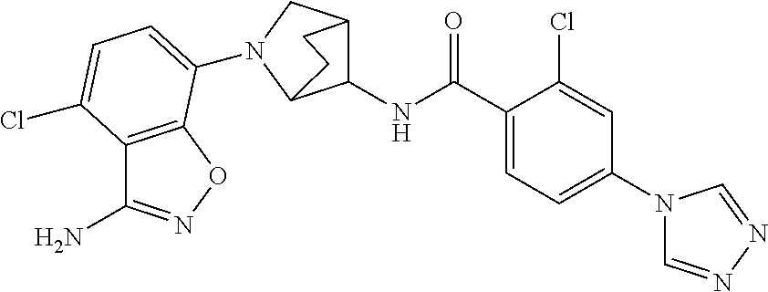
C1(C(NC2C3CN(C4=CC=C(Cl)C5=C4ON=C5N)C2CC3)=O)=CC=C(N2C=NN=C2)C=C1Cl
